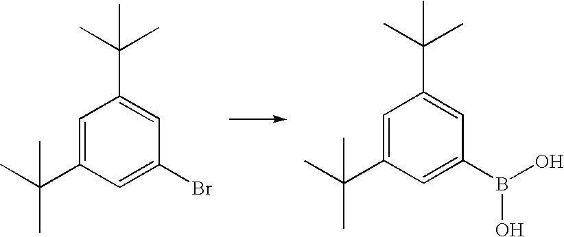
C1=C(C(C)(C)C)C=C(Br)C=C1C(C)(C)C.C1=C(C(C)(C)C)C=C(B(O)O)C=C1C(C)(C)C
